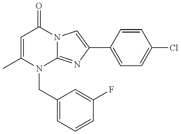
C1=C(C)N(CC2=CC=CC(F)=C2)C2=NC(C3=CC=C(Cl)C=C3)=CN2C1=O
